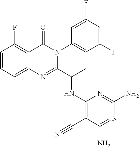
C1=CC=C2C(=C1F)C(=O)N(C1=CC(F)=CC(F)=C1)C(C(C)NC1=C(C#N)C(N)=NC(N)=N1)=N2
